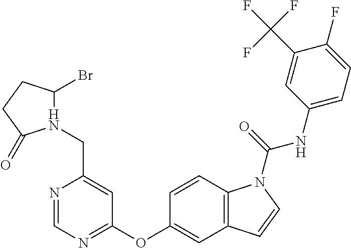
N1=CN=C(OC2=CC3=C(C=C2)N(C(NC2=CC=C(F)C(C(F)(F)F)=C2)=O)C=C3)C=C1CN1C(Br)CCC1=O
